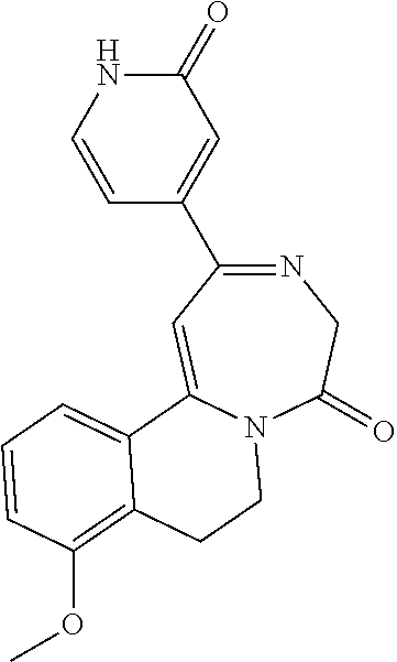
N1=C(C2=CC(=O)NC=C2)C=C2N(C(=O)C1)CCC1=C(OC)C=CC=C21
